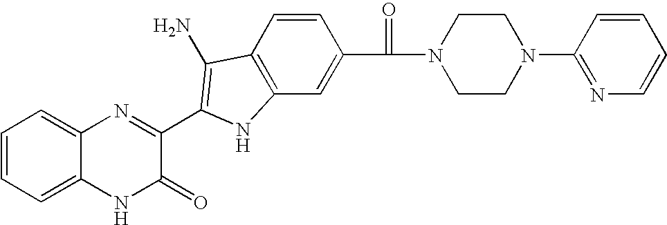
C1=C2C(=CC=C1)N=C(C1=C(N)C3=C(C=C(C(=O)N4CCN(C5=NC=CC=C5)CC4)C=C3)N1)C(=O)N2
